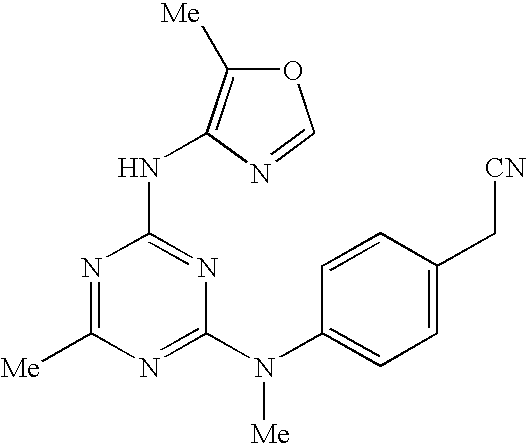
C1([Me])=NC(NC2=C([Me])OC=N2)=NC(N(C2=CC=C(C[CN])C=C2)[Me])=N1
